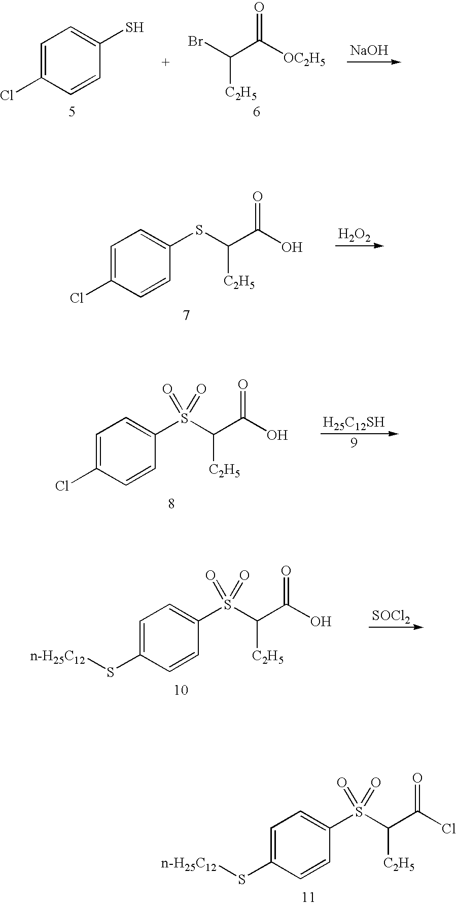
C1=C(Cl)C=CC(S)=C1.BrC([C2H5])C([OC2H5])=O.[NaOH].C1=C(Cl)C=CC(SC(C(O)=O)[C2H5])=C1.[H2O2].C1=C(Cl)C=CC(S(C(C(O)=O)[C2H5])(=O)=O)=C1.[H25C12SH].C1=C(S[n-H25C12])C=CC(S(C(C(O)=O)[C2H5])(=O)=O)=C1.[SOCl2].C1=C(S[n-H25C12])C=CC(S(C(C(Cl)=O)[C2H5])(=O)=O)=C1
